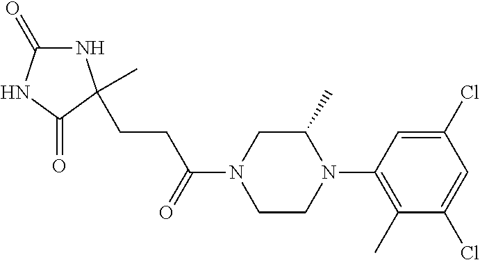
N1C(=O)NC(=O)C1(C)CCC(N1CCN(C2=C(C)C(Cl)=CC(Cl)=C2)C(C)C1)=O
